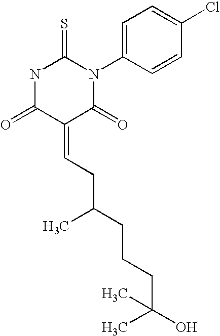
N1C(=O)C(=CCC(CCCC(C)(O)C)C)C(=O)N(C2=CC=C(Cl)C=C2)C1=S
